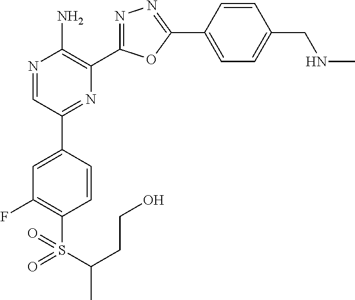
N1=CC(C2=CC(F)=C(S(C(C)CCO)(=O)=O)C=C2)=NC(C2=NN=C(C3=CC=C(CNC)C=C3)O2)=C1N
